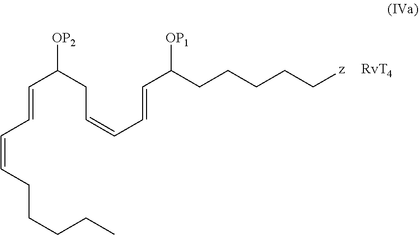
C(=CC=CCCCCC)C(CC=CC=CC(CCCCC[z])[OP1])[OP2]
